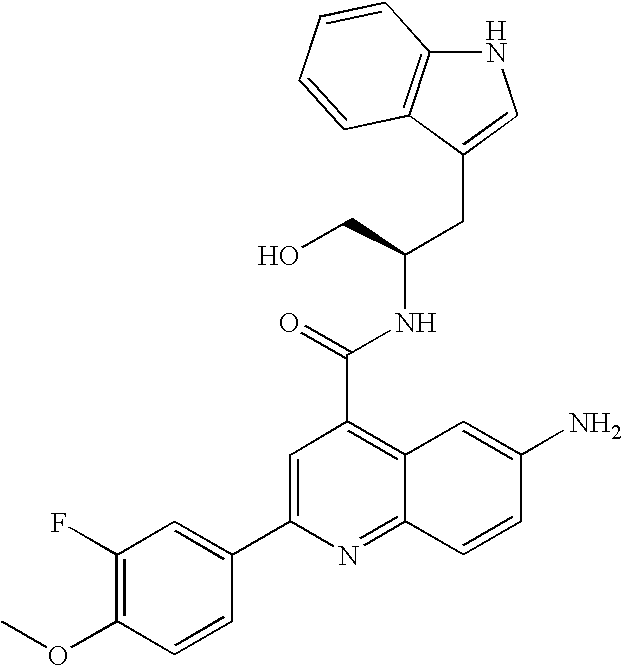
N1C2=C(C(CC(NC(C3=C4C(=NC(C5=CC(F)=C(OC)C=C5)=C3)C=CC(N)=C4)=O)CO)=C1)C=CC=C2
